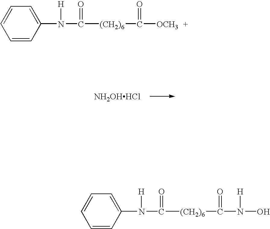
C1=CC(N(C([(CH2)6]C([OCH3])=O)=O)[H])=CC=C1.[NH2OHHCl].C1=CC(N(C([(CH2)6]C(N(O)[H])=O)=O)[H])=CC=C1
